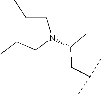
N(C(CC(C)C)C)(CCC)CCC
